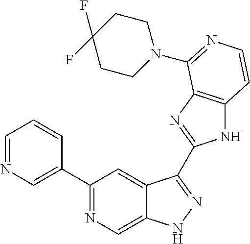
C1(C2=CN=CC=C2)=NC=C2C(=C1)C(C1=NC3=C(N1)C=CN=C3N1CCC(F)(F)CC1)=NN2
